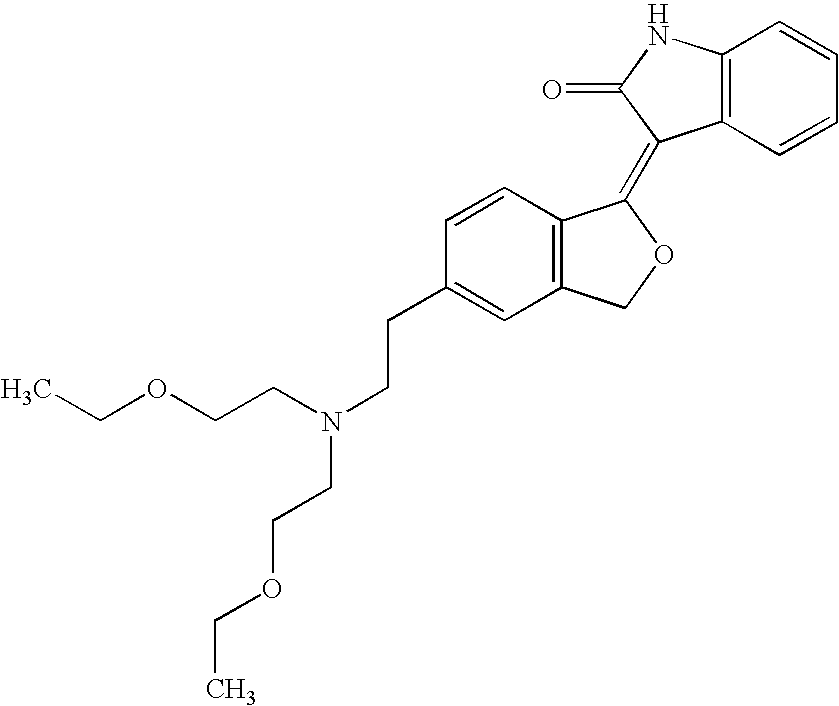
C1=CC(CCN(CCOCC)CCOCC)=CC2=C1C(=C1C3=C(NC1=O)C=CC=C3)OC2
